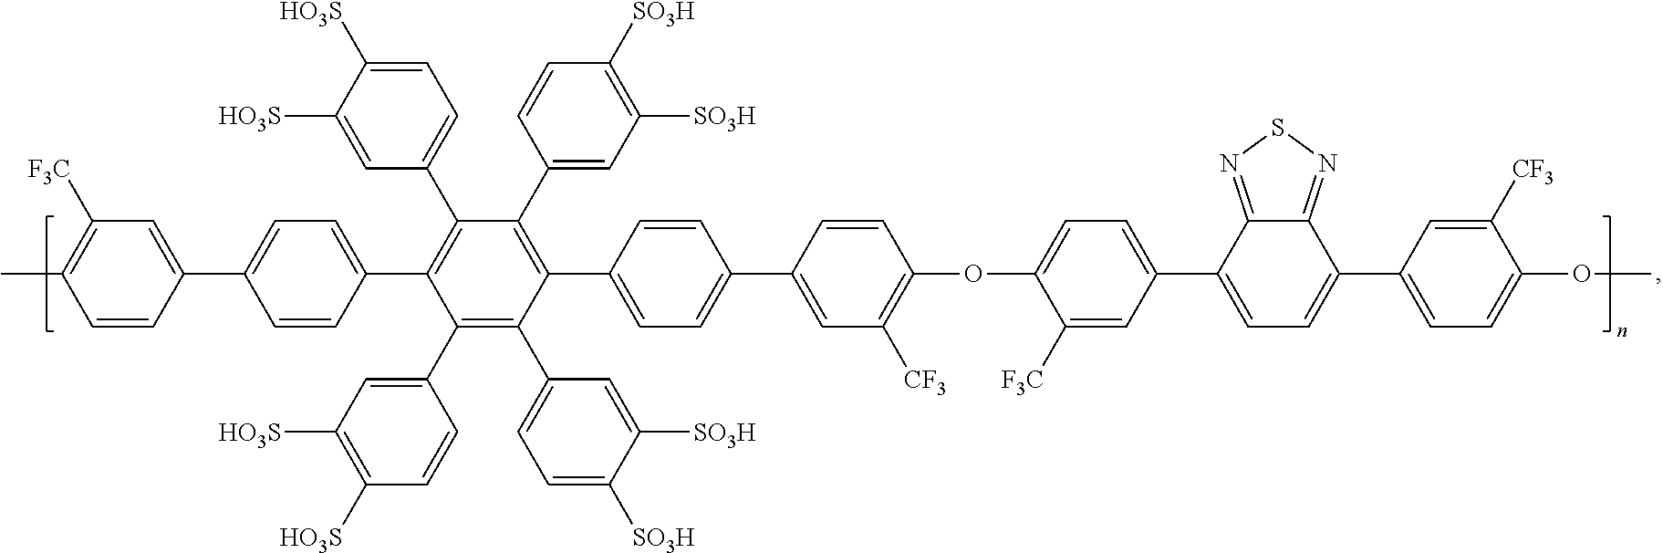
CC1=C([F3C])C=C(C2=CC=C(C3=C(C4=CC=C([HO3S])C([HO3S])=C4)C(C4=CC([SO3H])=C([SO3H])C=C4)=C(C4=CC=C(C5=CC([CF3])=C(OC6=CC=C(C7=CC=C(C8=CC=C(OC)C([CF3])=C8)C8=NSN=C78)C=C6[F3C])C=C5)C=C4)C(C4=CC=C([SO3H])C([SO3H])=C4)=C3C3=CC([HO3S])=C([HO3S])C=C3)C=C2)C=C1
